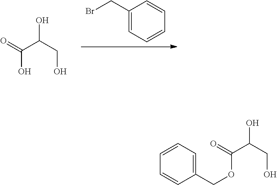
C1(CBr)=CC=CC=C1.OC(CO)C(=O)O.C1=CC(COC(C(CO)O)=O)=CC=C1
